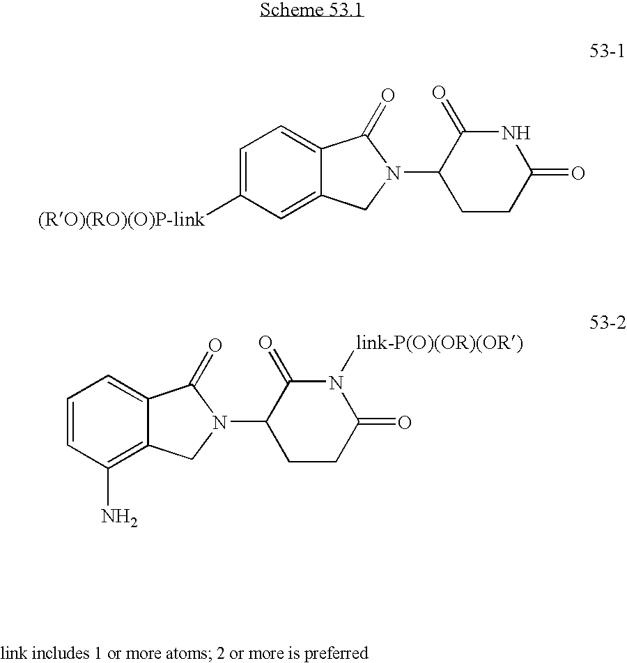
C1=C([(RO)(RO)(O)P-link])C=C2C(=C1)C(=O)N(C1CCC(=O)NC1=O)C2.C1=CC(N)=C2C(=C1)C(=O)N(C1CCC(=O)N([link-P(O)(OR)(OR)])C1=O)C2
